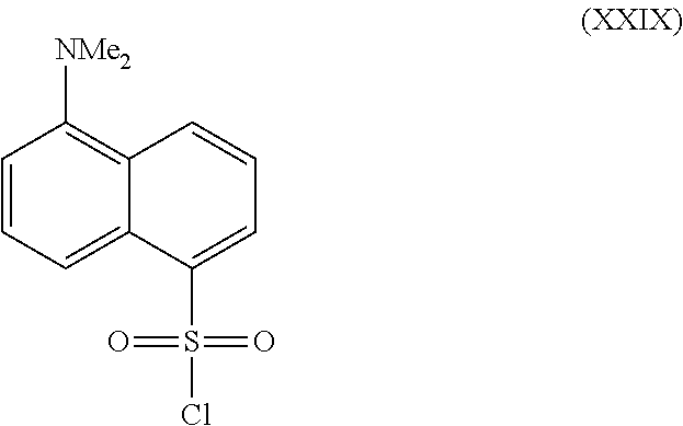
C1=CC=C2C(=C1[NMe2])C=CC=C2S(=O)(=O)Cl
